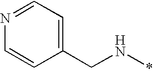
C1=CC(CN*)=CC=N1
